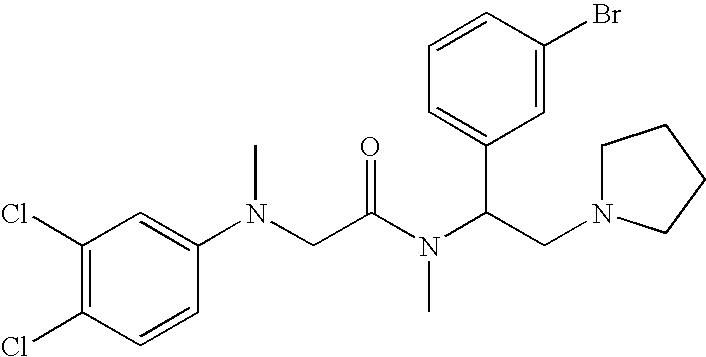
C1N(CC(N(C(CN(C2=CC(Cl)=C(Cl)C=C2)C)=O)C)C2=CC=CC(Br)=C2)CCC1
